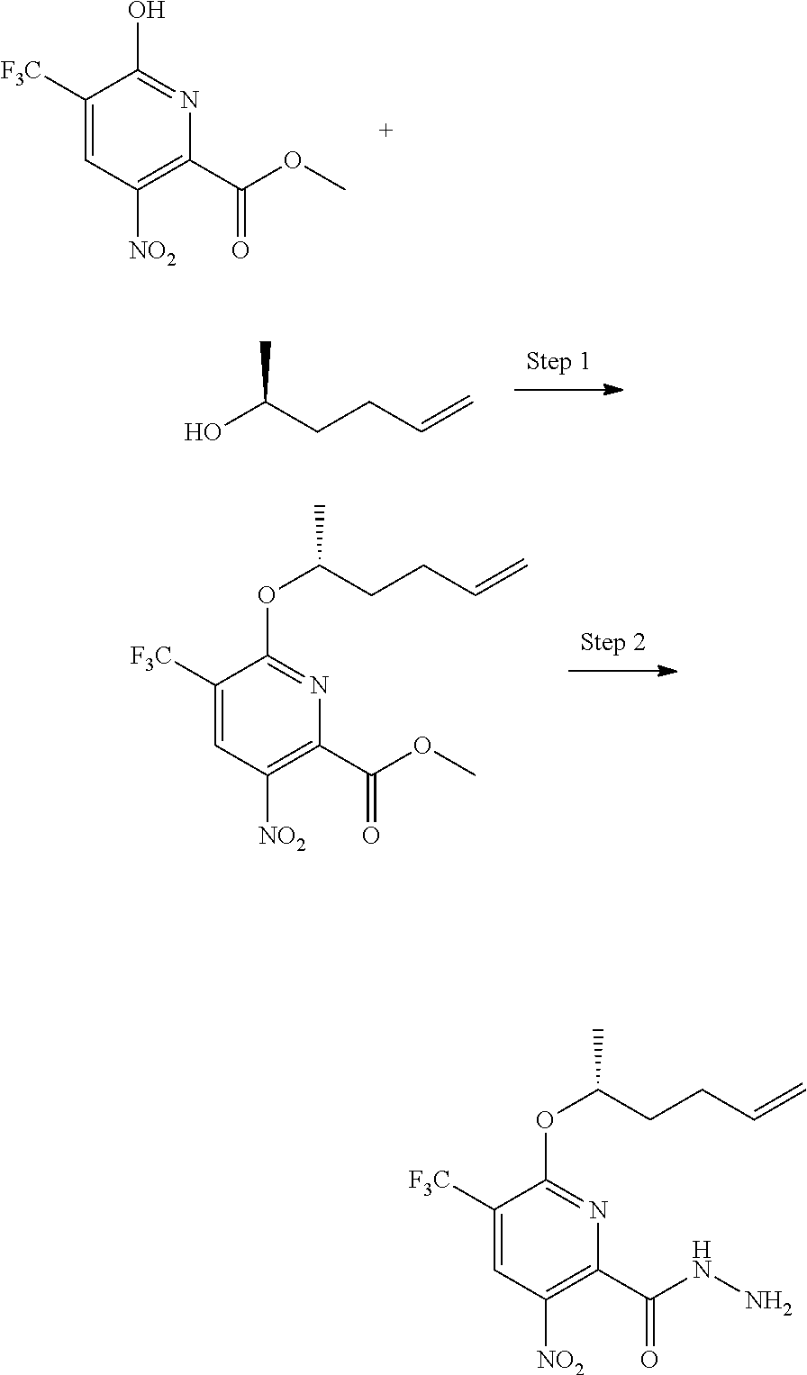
C(C1=C([NO2])C=C([F3C])C(O)=N1)(OC)=O.OC(CCC=C)C.C1(C(OC)=O)=C([NO2])C=C([F3C])C(OC(CCC=C)C)=N1.C1(C(NN)=O)=C([NO2])C=C([F3C])C(OC(CCC=C)C)=N1
